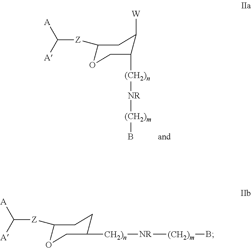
C([Z]C1CC([W])C([(CH2)n][NR][(CH2)m]B)CO1)([A])[A].C([Z]C1CCC([CH2)n][NR][(CH2)m]B)CO1)([A])[A]
